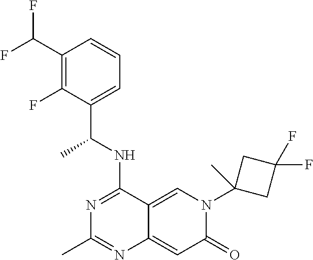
C1(C(F)F)=C(F)C(C(NC2=NC(C)=NC3=CC(=O)N(C4(C)CC(F)(F)C4)C=C23)C)=CC=C1
